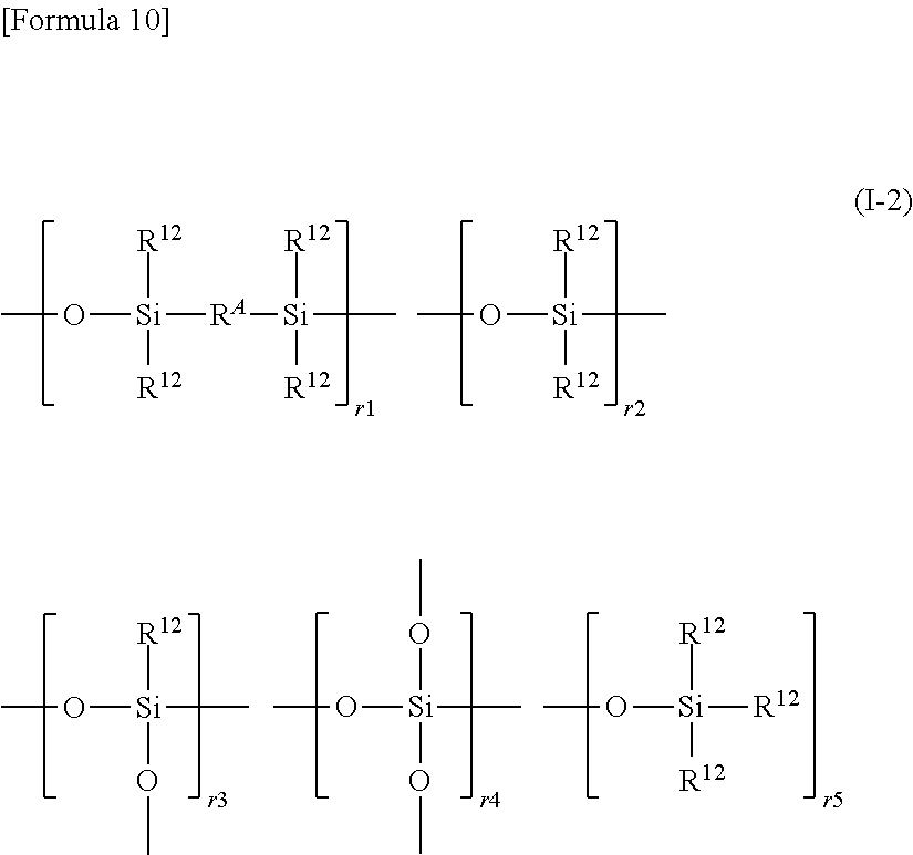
[R12][Si]([R12])([RA][Si](C)([R12])[R12])OC.O([Si](C)([R12])[R12])C.O([Si](C)(OC)OC)C.O([Si]([R12])([R12])[R12])C.O([Si](C)([R12])OC)C
